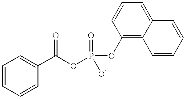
C1=CC=CC(C(OP(OC2=C3C(=CC=C2)C=CC=C3)(=O)[O-])=O)=C1
